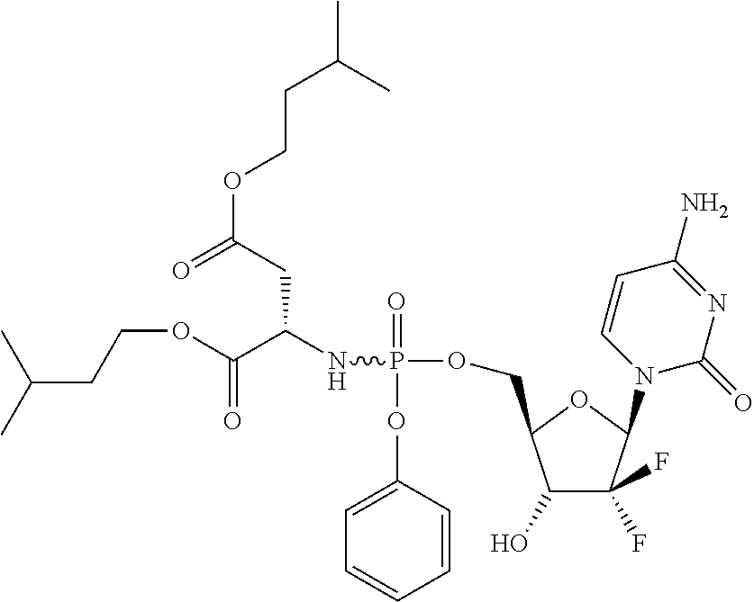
CC(C)CCOC(=O)CC(NP(=O)(OC1=CC=CC=C1)OCC1C(O)C(F)(F)C(N2C(=O)N=C(N)C=C2)O1)C(OCCC(C)C)=O
